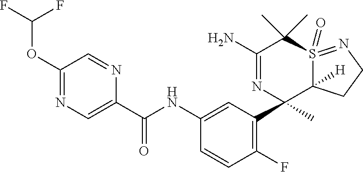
O(C1=NC=C(C(NC2=CC(C3(C)C4([H])S(=O)(=NCC4)C(C)(C)C(N)=N3)=C(F)C=C2)=O)N=C1)C(F)F
